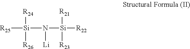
[R25][Si](N([Si]([R22])([R21])[R23])[Li])([R24])[R26]
